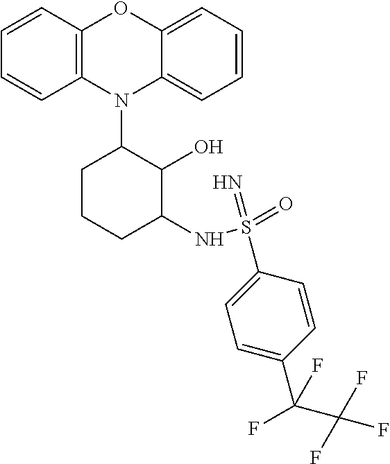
N1(C2CCCC(NS(=O)(=N)C3=CC=C(C(C(F)(F)F)(F)F)C=C3)C2O)C2=C(C=CC=C2)OC2=CC=CC=C12
